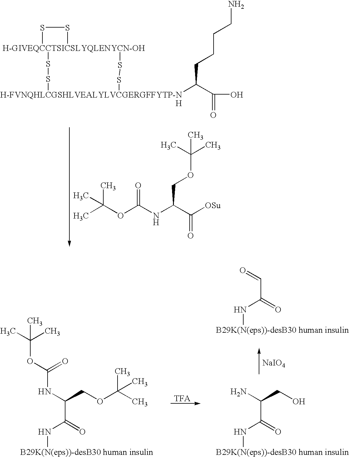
[H-FVNQHLCGSHLVEALYLVCGERGFFYTP-NH]1(C(C(O)=O)CCCCN)SS[H-GIVEQCCTSICSLYQLENYCN-OH]2(SS2)SS1.CC(OC(NC(C([OSu])=O)COC(C)(C)C)=O)(C)C.[TFA].C(NC(COC(C)(C)C)C(=O)N[B29K(N(eps))-desB30 human insulin])(=O)OC(C)(C)C.NC(CO)C(=O)N[B29K(N(eps))-desB30 human insulin].[NaIO4].O=CC(=O)N[B29K(N(eps))-desB30 human insulin]
